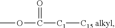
[C15 alkyl][C1]C(OC)=O
